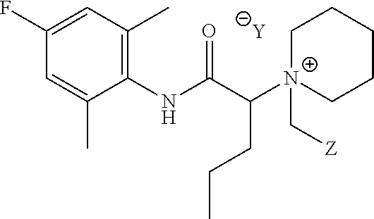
[Y].C1=C(C)C(NC(C([N+]2(C[Z])CCCCC2)CCC)=O)=C(C)C=C1F
